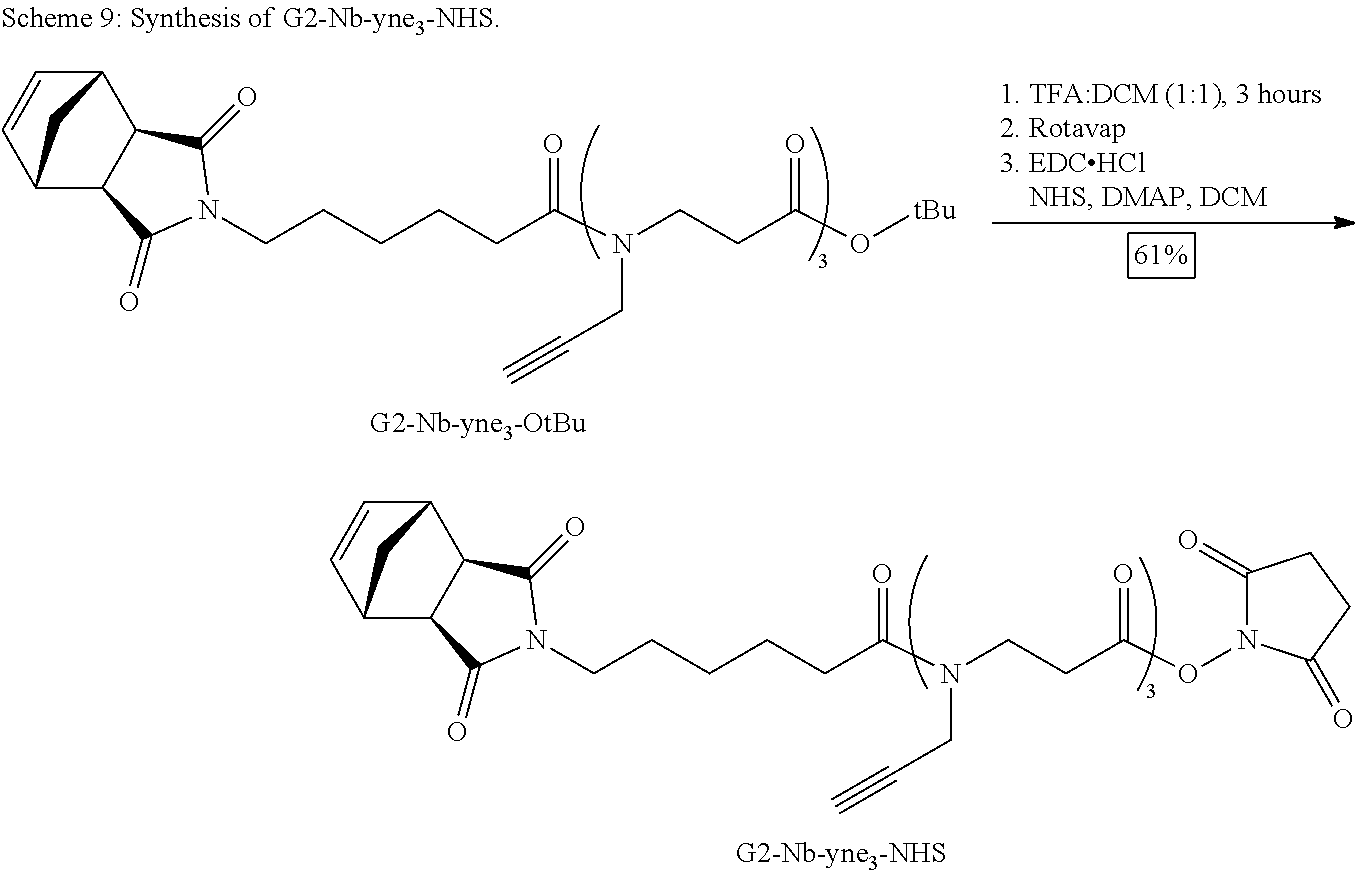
C12C=CC(C3C1C(=O)N(CCCCCC(N(CC#C)CCC(ON1C(=O)CCC1=O)=O)=O)C3=O)C2.C12C=CC(C3C1C(=O)N(CCCCCC(N(CC#C)CCC(O[tBu])=O)=O)C3=O)C2
